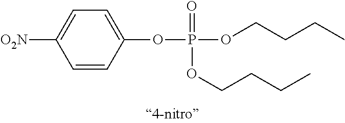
C1=CC(OP(OCCCC)(=O)OCCCC)=CC=C1[O2N]
